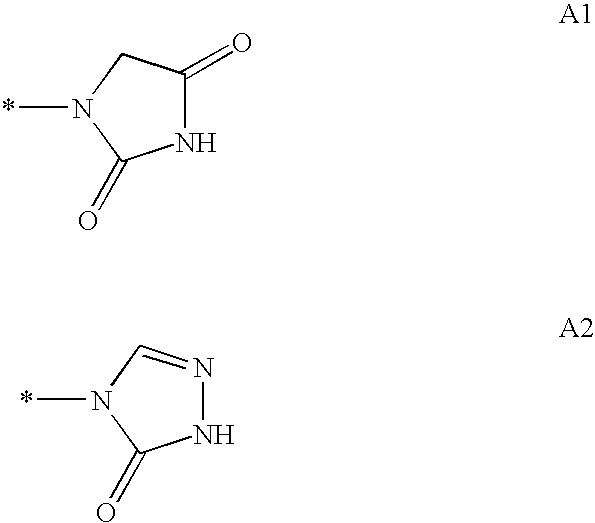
N1C(=O)CN(*)C1=O.N1N=CN(*)C1=O
